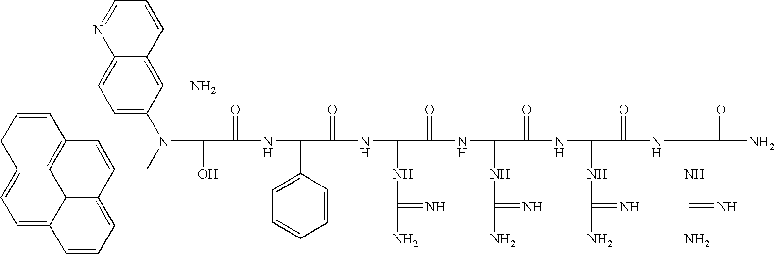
OC(C(=O)NC(C1=CC=CC=C1)C(=O)NC(NC(N)=N)C(=O)NC(NC(N)=N)C(=O)NC(NC(N)=N)C(=O)NC(NC(N)=N)C(=O)N)N(CC1=CC2=C3C4C1=CC=CC4=CC=C3CC=C2)C1=CC=C2C(=C1N)C=CC=N2
